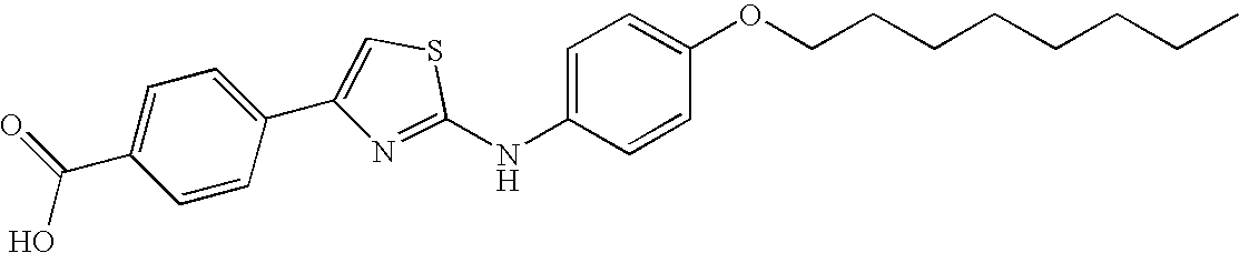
C1=C(NC2=NC(C3=CC=C(C(=O)O)C=C3)=CS2)C=CC(OCCCCCCCC)=C1
